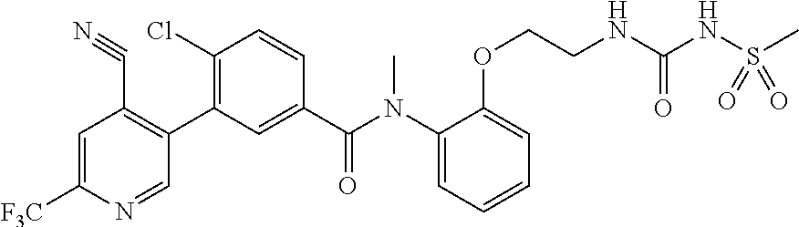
C1=C([F3C])N=CC(C2=C(Cl)C=CC(C(N(C3=CC=CC=C3OCCNC(NS(C)(=O)=O)=O)C)=O)=C2)=C1C#N
